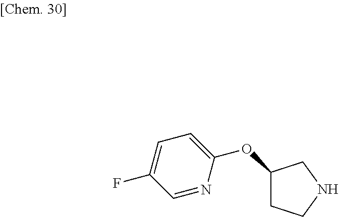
C1(OC2=CC=C(F)C=N2)CCNC1
